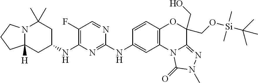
N12C([H])(CC(NC3=C(F)C=NC(NC4=CC5=C(C=C4)OC(CO)(CO[Si](C(C)(C)C)(C)C)C4=NN(C)C(=O)N54)=N3)CC1(C)C)CCC2
